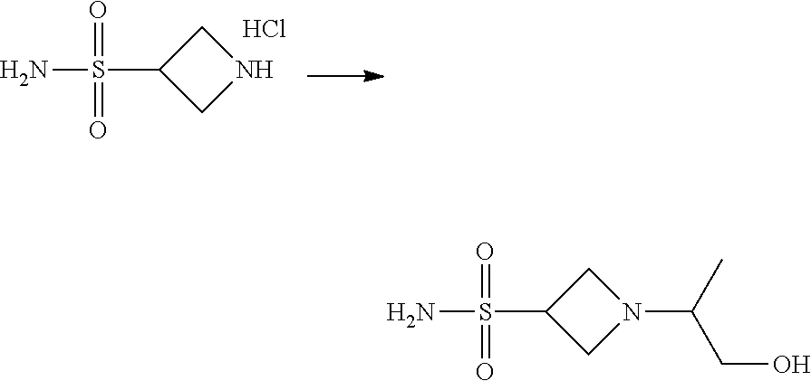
NS(C1CNC1)(=O)=O.Cl.NS(C1CN(C(CO)C)C1)(=O)=O
